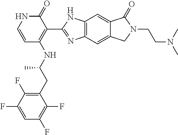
C1=CNC(=O)C(C2=NC3=C(N2)C=C2C(=C3)CN(CCN(C)C)C2=O)=C1NC(CC1=C(F)C(F)=CC(F)=C1F)C
